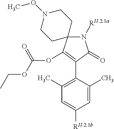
N1([RII.2.1a])C2(C(OC(OCC)=O)=C(C3=C(C)C=C([RII.2.1b])C=C3C)C1=O)CCN(OC)CC2
